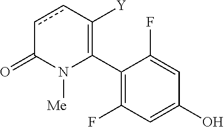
C1(C2=C([Y])ccC(=O)N2[Me])=C(F)C=C(O)C=C1F
